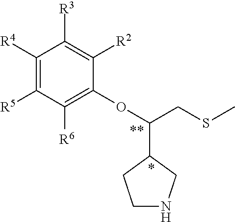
C1([R4])=C([R5])C([R6])=C(OC(CSC)C2CNCC2)C([R2])=C1[R3]
